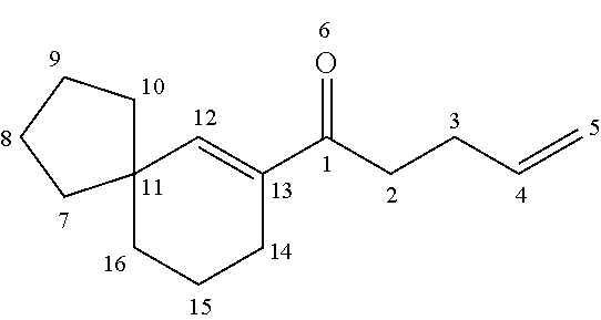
C12(CCCC(C(CCC=C)=O)=C1)CCCC2
